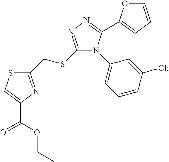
C1(CSC2=NN=C(C3=CC=CO3)N2C2=CC=CC(Cl)=C2)=NC(C(OCC)=O)=CS1
